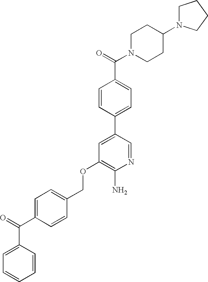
C(OC1=C(N)N=CC(C2=CC=C(C(=O)N3CCC(N4CCCC4)CC3)C=C2)=C1)C1=CC=C(C(=O)C2=CC=CC=C2)C=C1
